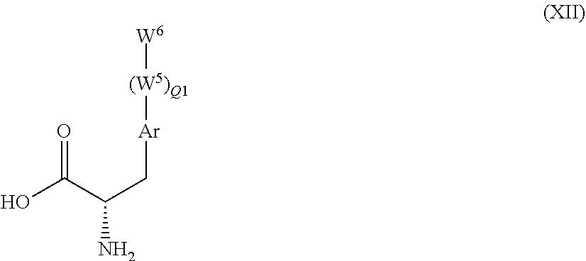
[(W5)Q1]([Ar]CC(C(O)=O)N)[W6]
